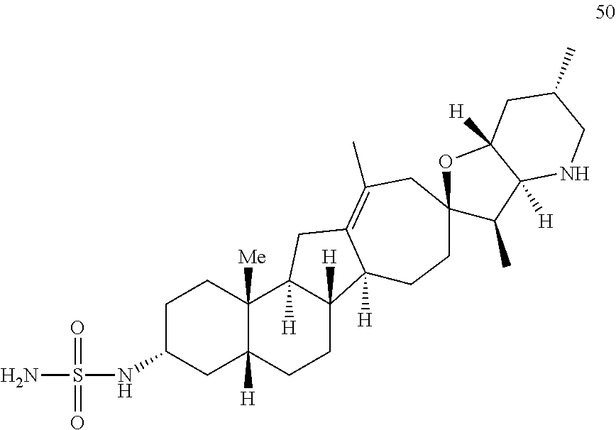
C1C(NS(N)(=O)=O)CC2([H])C([Me])(C1)C1([H])C([H])(CC2)C2([H])C(=C(C)CC3(CC2)C(C)C2([H])C([H])(O3)CC(C)CN2)C1
